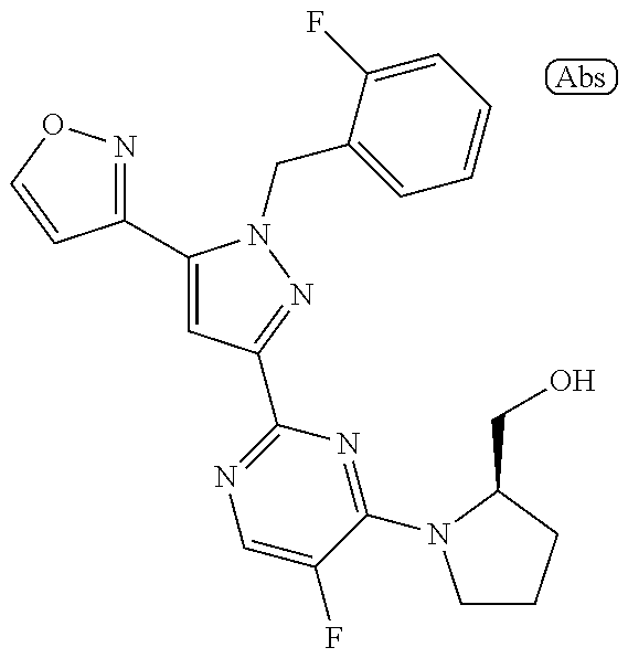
C1(C2=CC(C3=NC=C(F)C(N4CCCC4CO)=N3)=NN2CC2=CC=CC=C2F)=NOC=C1
